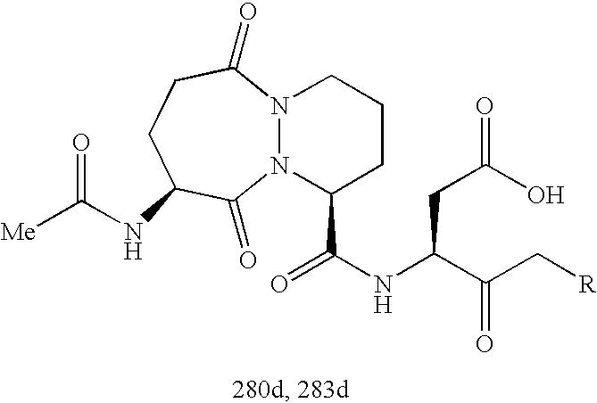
N12N(C(=O)CCC(NC([Me])=O)C1=O)CCCC2C(NC(C(C[R])=O)CC(O)=O)=O
